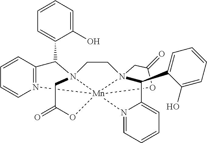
C1CN23CC(=O)O[Mn]245(N1(C(C1=CC=CC=C1O)C1=N4C=CC=C1)CC(=O)O5)N1=CC=CC=C1C3C1=CC=CC=C1O
